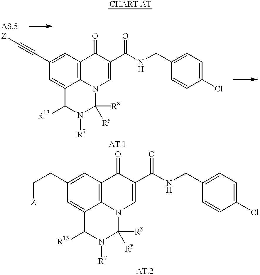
C1=C2C3=C(C=C1C#C[Z])C(=O)C(C(NCC1=CC=C(Cl)C=C1)=O)=CN3C([Rx])([Ry])N([R7])C2[R13].C1=C2C3=C(C=C1CC[Z])C(=O)C(C(NCC1=CC=C(Cl)C=C1)=O)=CN3C([Rx])([Ry])N([R7])C2[R13]
